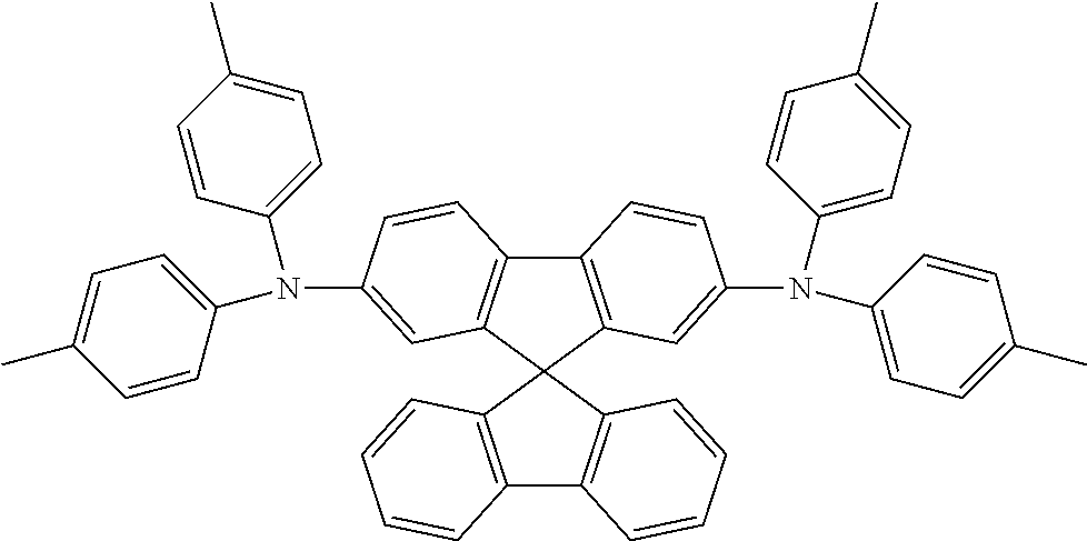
C12=C(C3(C4=C1C=CC=C4)C1=C(C4=C3C=C(N(C3=CC=C(C)C=C3)C3=CC=C(C)C=C3)C=C4)C=CC(N(C3=CC=C(C)C=C3)C3=CC=C(C)C=C3)=C1)C=CC=C2
